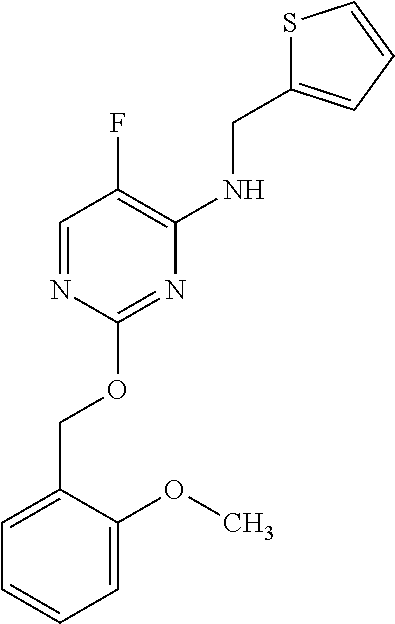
C1=C(COC2=NC(NCC3=CC=CS3)=C(F)C=N2)C(OC)=CC=C1
